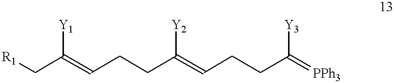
C(=CCCC(=CCCC(=[PPh3])[Y3])[Y2])(C[R1])[Y1]
